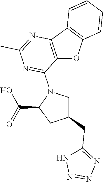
C12=C(C3=C(O1)C=CC=C3)N=C(C)N=C2N1C(C(=O)O)CC(CC2=NN=NN2)C1
